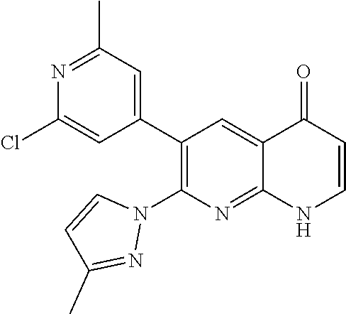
N1=C(C)C=C(C2=C(N3C=CC(C)=N3)N=C3C(=C2)C(=O)C=CN3)C=C1Cl
